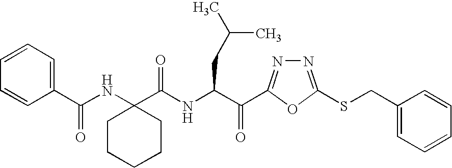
C(C(=O)C1=NN=C(SCC2=CC=CC=C2)O1)(CC(C)C)NC(C1(NC(C2=CC=CC=C2)=O)CCCCC1)=O
